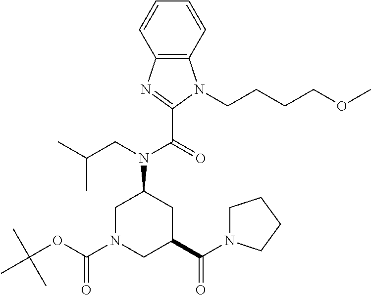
C12=C(C=CC=C1)N(CCCCOC)C(C(N(C1CN(C(OC(C)(C)C)=O)CC(C(N3CCCC3)=O)C1)CC(C)C)=O)=N2
